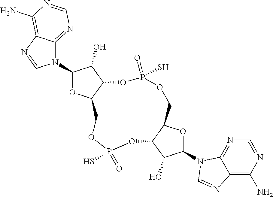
N1(C2OC3C(C2O)OP(=O)(S)OCC2C(OP(=O)(S)OC3)C(O)C(N3C4=NC=NC(N)=C4N=C3)O2)C2=NC=NC(N)=C2N=C1
